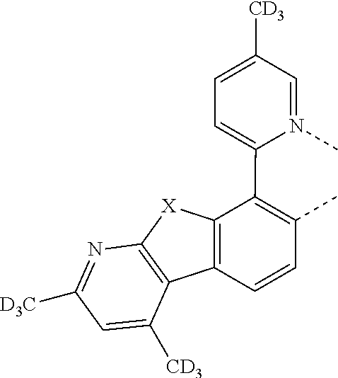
C1=N(C)C(C2=C(C)C=CC3=C2[X]C2=C3C([CD3])=CC([D3C])=N2)=CC=C1[CD3]
